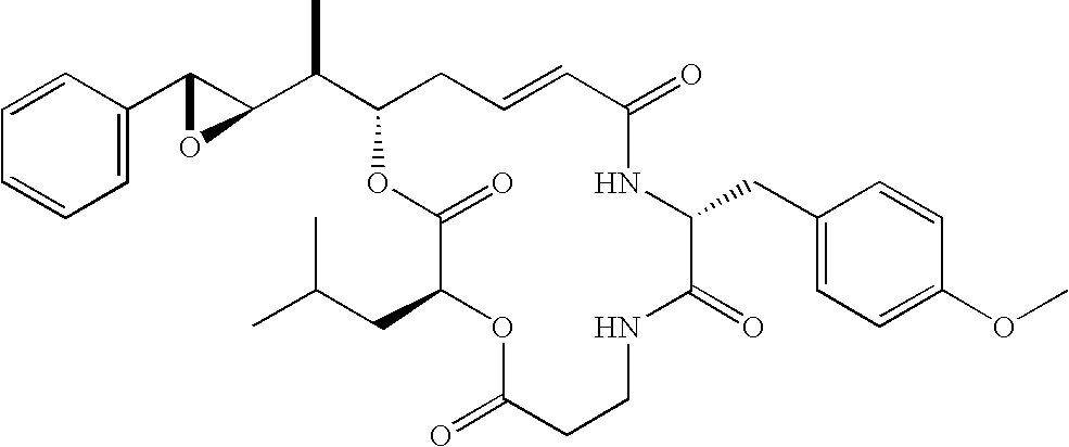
C1=CC=C(C2C(C(C3CC=CC(=O)NC(CC4=CC=C(OC)C=C4)C(=O)NCCC(=O)OC(CC(C)C)C(=O)O3)C)O2)C=C1
